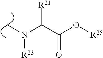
C(C(O[R25])=O)([R21])N([R23])C
